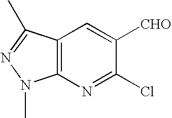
C12=C(N=C(Cl)C([CHO])=C1)N(C)N=C2C
